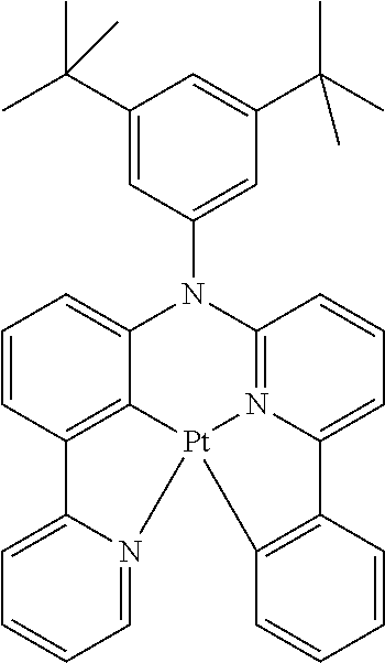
C12=CC=CC3=N1[Pt]1(C4=C(C=CC=C4N3C3=CC(C(C)(C)C)=CC(C(C)(C)C)=C3)C3=CC=CC=N31)C1=C2C=CC=C1
